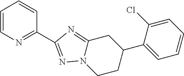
C1=CN=C(C2=NN3C(=N2)CC(C2=CC=CC=C2Cl)CC3)C=C1
